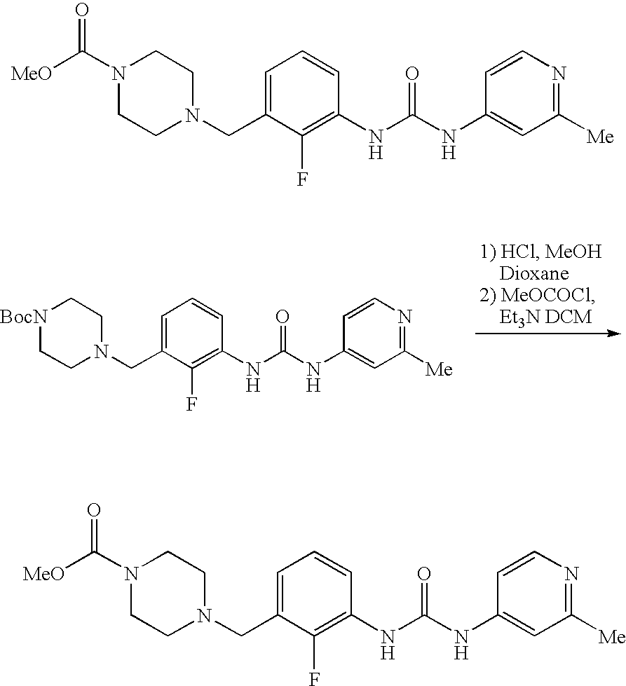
C1=C(CN2CC[BocN]CC2)C(F)=C(NC(=O)NC2=CC([Me])=NC=C2)C=C1.C1=C(CN2CCN(C([MeO])=O)CC2)C(F)=C(NC(=O)NC2=CC([Me])=NC=C2)C=C1.C1=C(CN2CCN(C([MeO])=O)CC2)C(F)=C(NC(=O)NC2=CC([Me])=NC=C2)C=C1
